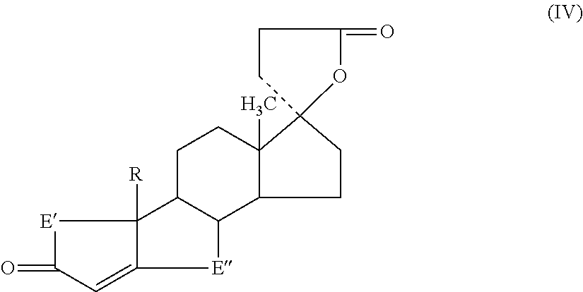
C1CC2(C)C(CCC23CCC(=O)O3)C2[E]C3=CC(=O)[E]C3([R])C12
